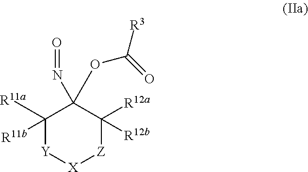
C1([R11a])([R11b])[Y][X][Z]C([R12a])([R12b])C1(N=O)OC(=O)[R3]
